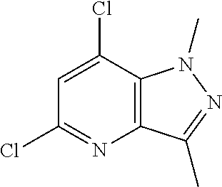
C1=C(Cl)C2=C(N=C1Cl)C(C)=NN2C
